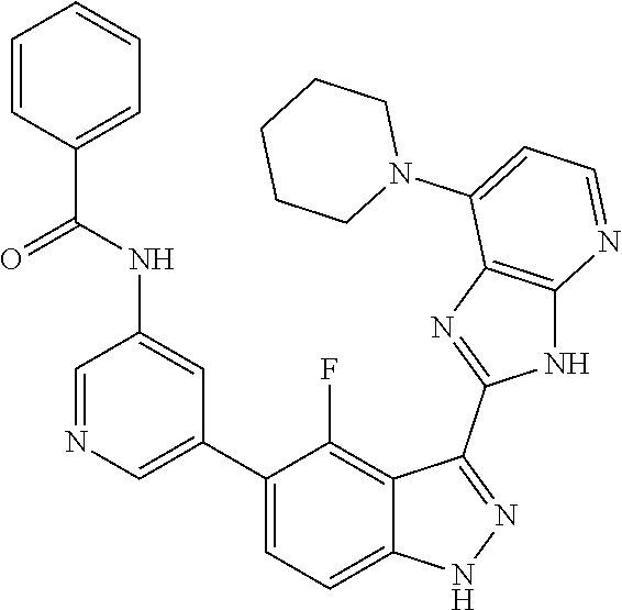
C1=NC=C(C2=CC=C3C(=C2F)C(C2=NC4=C(N2)N=CC=C4N2CCCCC2)=NN3)C=C1NC(C1=CC=CC=C1)=O
